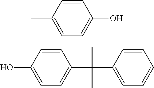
C1=CC(C)=CC=C1O.C1=CC(O)=CC=C1C(C1=CC=CC=C1)(C)C
